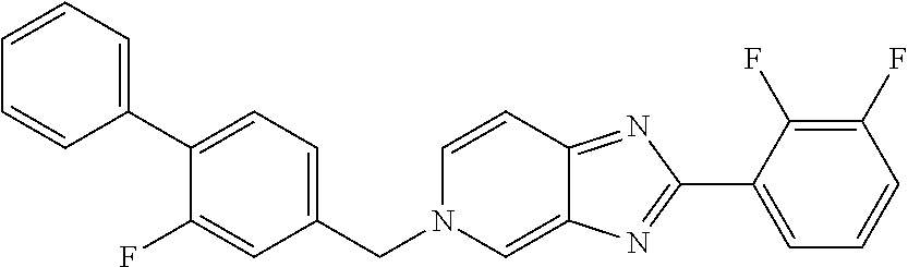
C1(C2=NC3=CN(CC4=CC=C(C5=CC=CC=C5)C(F)=C4)C=CC3=N2)=CC=CC(F)=C1F
